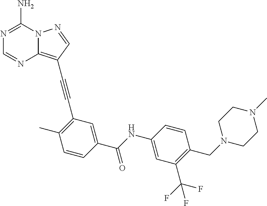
N1=C(N)N2C(=C(C#CC3=C(C)C=CC(C(NC4=CC(C(F)(F)F)=C(CN5CCN(C)CC5)C=C4)=O)=C3)C=N2)N=C1
